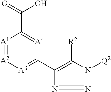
[A1]1=[A2][A3]=C(C2=C([R2])N([Q2])N=N2)[A4]=C1C(=O)O
